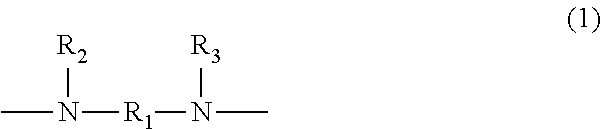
[R2]N(C)[R1]N([R3])C
